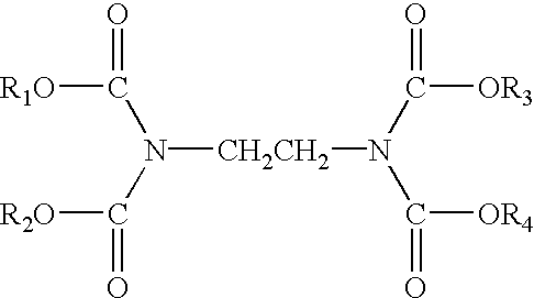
[R1O]C(N(C([R2O])=O)[CH2CH2]N(C([OR3])=O)C([OR4])=O)=O
